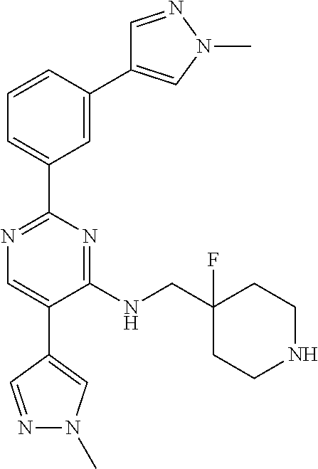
C1=NN(C)C=C1C1=CC(C2=NC=C(C3=CN(C)N=C3)C(NCC3(F)CCNCC3)=N2)=CC=C1
